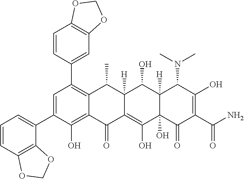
C1=C(C2=CC=CC3=C2OCO3)C(O)=C2C(=C1C1=CC3=C(C=C1)OCO3)C(C)C1([H])C(=C(O)C3(O)C([H])(C1O)C(N(C)C)C(O)=C(C(N)=O)C3=O)C2=O
